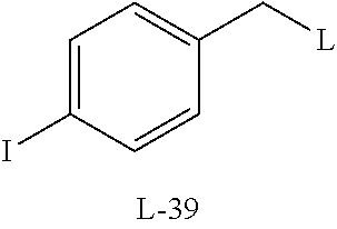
C1=C(I)C=CC(C[L])=C1
